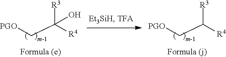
C(C([R4])([R3])O)[PGO].C(C([R4])[R3])[PGO]
